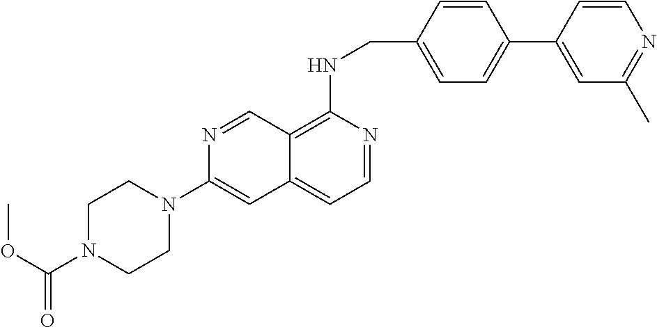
C1=CC(CNC2=C3C(=CC=N2)C=C(N2CCN(C(OC)=O)CC2)N=C3)=CC=C1C1=CC(C)=NC=C1
